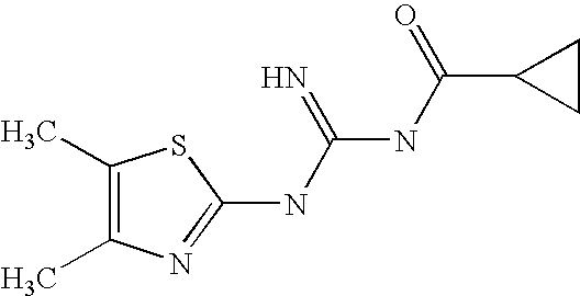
C1(C)=C(C)N=C(NC(NC(=O)C2CC2)=N)S1
